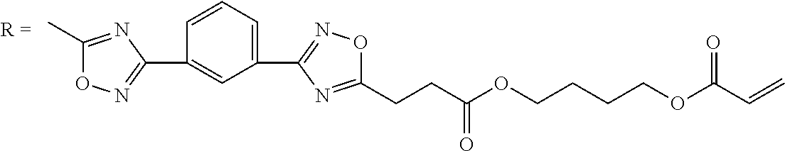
C1(C)=NC(C2=CC(C3=NOC(CCC(OCCCCOC(C=C)=O)=O)=N3)=CC=C2)=NO1
